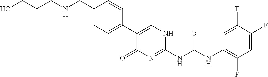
OCCCNCC1=CC=C(C2=CNC(NC(NC3=C(F)C=C(F)C(F)=C3)=O)=NC2=O)C=C1
